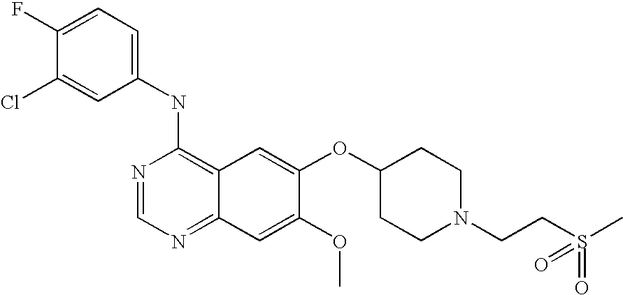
C1(NC2=C3C(=NC=N2)C=C(OC)C(OC2CCN(CCS(C)(=O)=O)CC2)=C3)=CC=C(F)C(Cl)=C1
